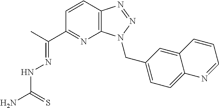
C1=CC2=C(N=C1C(C)=NNC(N)=S)N(CC1=CC=C3C(=C1)C=CC=N3)N=N2
